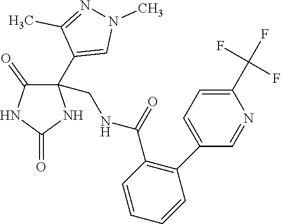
C1(CNC(C2=C(C3=CC=C(C(F)(F)F)N=C3)C=CC=C2)=O)(C2=CN(C)N=C2C)C(=O)NC(=O)N1
